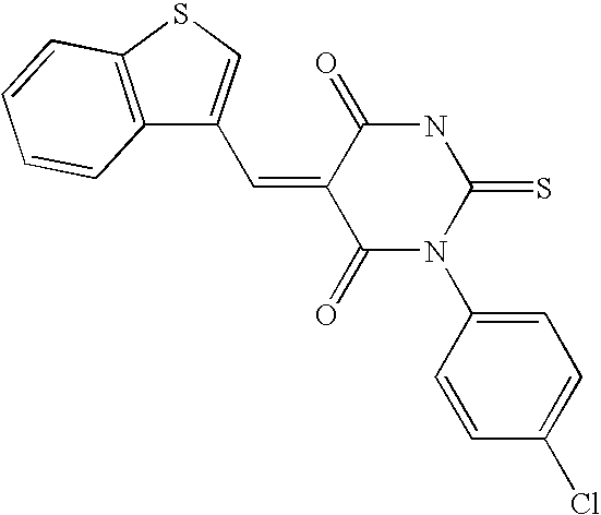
O=C1C(=CC2=CSC3=C2C=CC=C3)C(=O)N(C2=CC=C(Cl)C=C2)C(=S)N1
